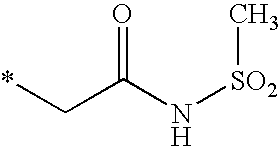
*CC(N[SO2]C)=O
